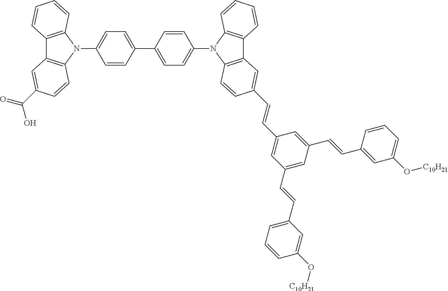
C12=C(N(C3=CC=C(C4=CC=C(N5C6=C(C7=C5C=CC(C=CC5=CC(C=CC8=CC=CC(O[C10H21])=C8)=CC(C=CC8=CC(O[C10H21])=CC=C8)=C5)=C7)C=CC=C6)C=C4)C=C3)C3=C1C=C(C(=O)O)C=C3)C=CC=C2
